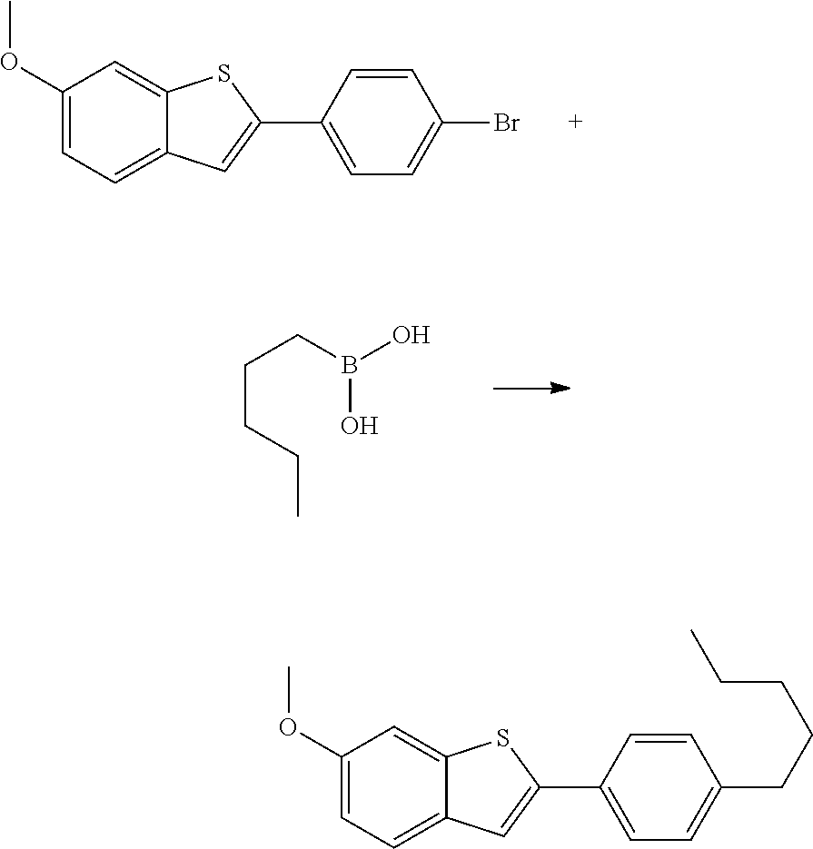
C1(OC)=CC=C2C(=C1)SC(C1=CC=C(CCCCC)C=C1)=C2.C1(OC)=CC=C2C(=C1)SC(C1=CC=C(Br)C=C1)=C2.C(CCC)CB(O)O
